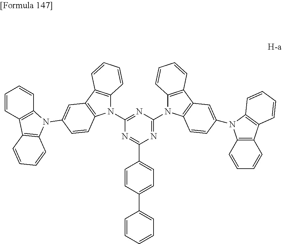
C1(N2C3=C(C4=C2C=CC(N2C5=C(C=CC=C5)C5=C2C=CC=C5)=C4)C=CC=C3)=NC(N2C3=C(C4=C2C=CC(N2C5=C(C6=C2C=CC=C6)C=CC=C5)=C4)C=CC=C3)=NC(C2=CC=C(C3=CC=CC=C3)C=C2)=N1
